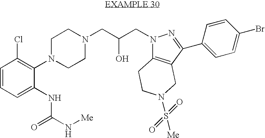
N1(C2=C(Cl)C=CC=C2NC(N[Me])=O)CCN(CC(CN2C3=C(CN(S(=O)([Me])=O)CC3)C(C3=CC=C(Br)C=C3)=N2)O)CC1
